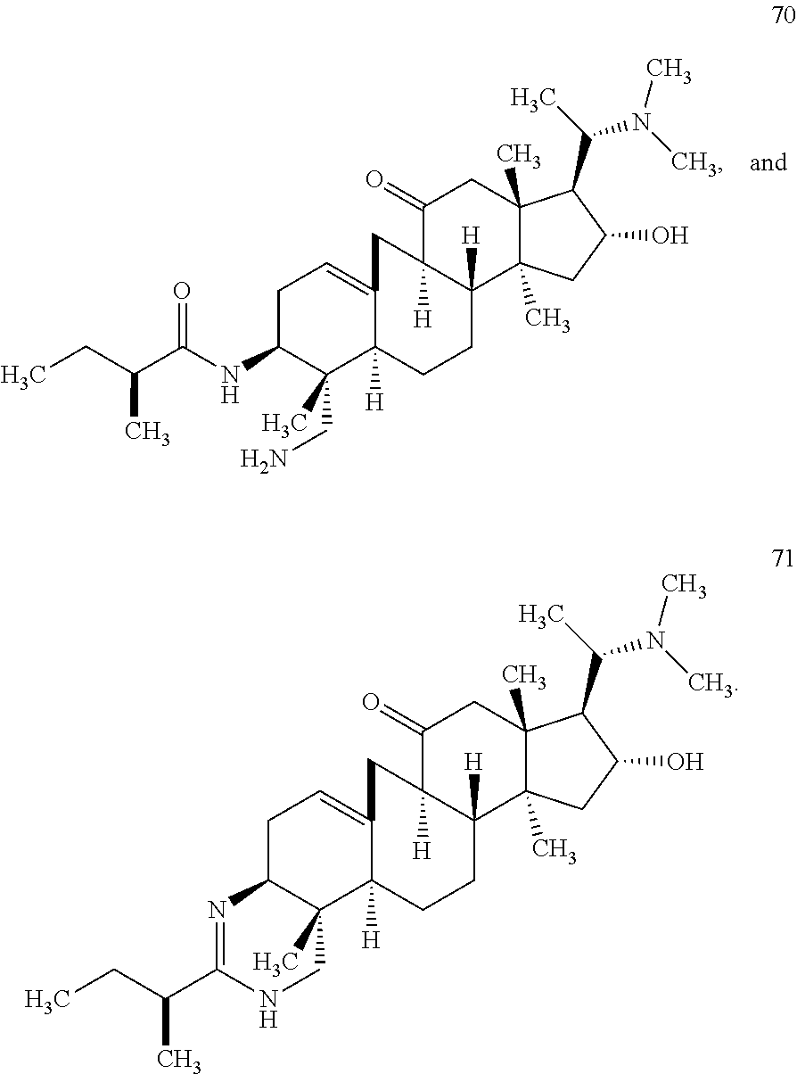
C1C(NC(=O)C(C)CC)C(C)(CN)C2([H])C(=C1)CC1([H])C([H])(CC2)C2(C)C(C)(CC1=O)C(C(C)N(C)C)C(O)C2.C1C2C(C)(C3([H])C(=C1)CC1([H])C([H])(CC3)C3(C)C(C)(CC1=O)C(C(C)N(C)C)C(O)C3)CNC(C(CC)C)=N2
